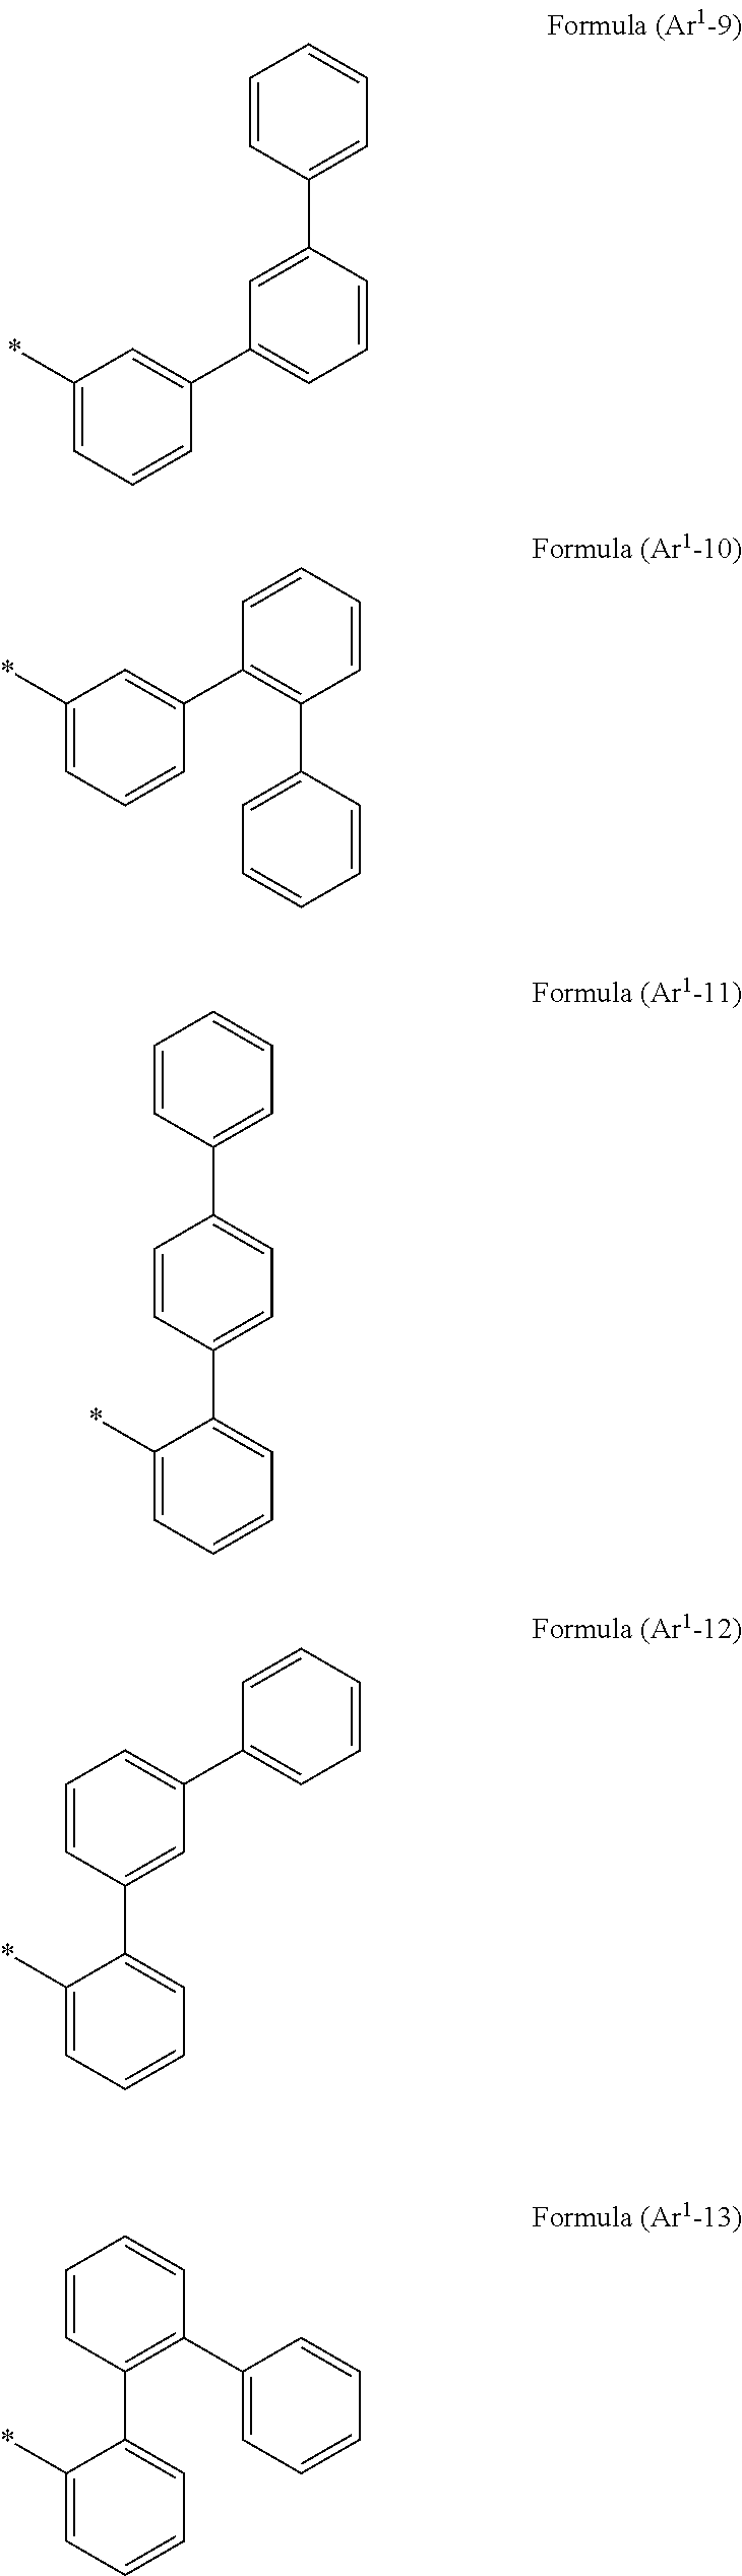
C1=CC(C2=CC(C3=CC(*)=CC=C3)=CC=C2)=CC=C1.C1=CC(C2=CC(*)=CC=C2)=C(C2=CC=CC=C2)C=C1.C1=CC(C2=CC=C(C3=CC=CC=C3*)C=C2)=CC=C1.C1=C(C2=CC=CC=C2)C=C(C2=CC=CC=C2*)C=C1.C1=CC(C2=CC=CC=C2)=C(C2=CC=CC=C2*)C=C1
